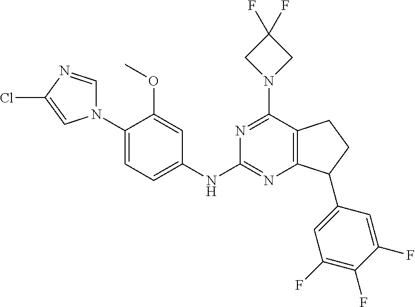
C1(N2C=NC(Cl)=C2)=CC=C(NC2=NC3=C(C(N4CC(F)(F)C4)=N2)CCC3C2=CC(F)=C(F)C(F)=C2)C=C1OC
